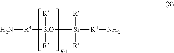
[R4]([SiO]([Si]([R4]N)([R])[R])([R])[R])N
